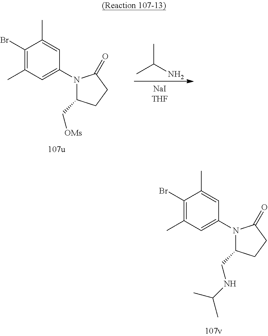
C1(Br)=C(C)C=C(N2C(C[OMs])CCC2=O)C=C1C.CC(N)C.C1(Br)=C(C)C=C(N2C(CNC(C)C)CCC2=O)C=C1C
